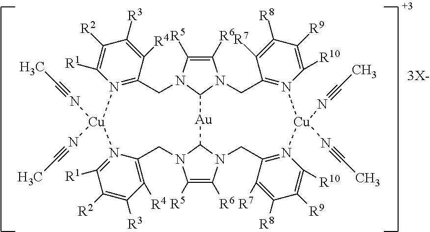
C1([R6])=C([R5])N2CC3=N(C([R1])=C([R2])C([R3])=C3[R4])[Cu](N#CC)(N#CC)N3=C([R1])C([R2])=C([R3])C([R4])=C3CN3C([R5])=C([R6])N4CC5=N(C([R10])=C([R9])C([R8])=C5[R7])[Cu](N#CC)(N#CC)N5=C(CN1C2[Au]C34)C([R7])=C([R8])C([R9])=C5[R10]
